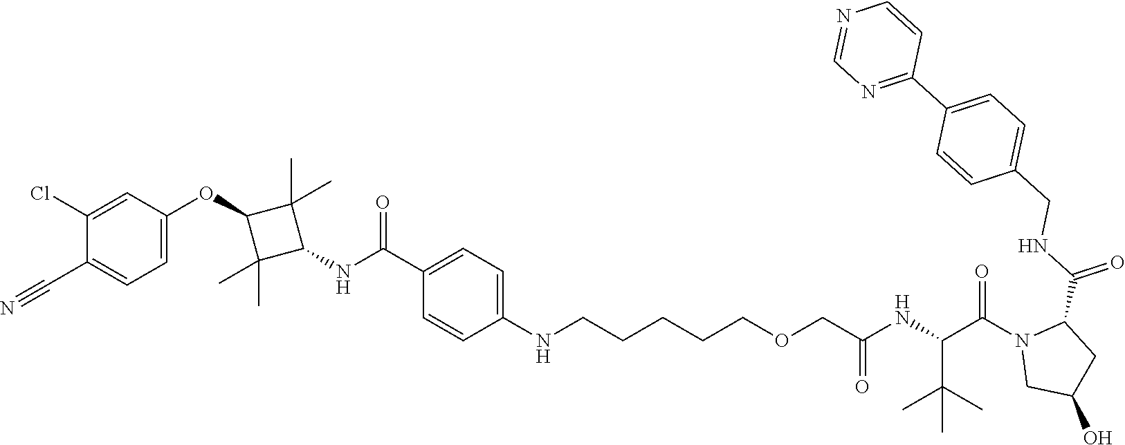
C1(C(=O)NC2C(C)(C)C(OC3=CC=C(C#N)C(Cl)=C3)C2(C)C)=CC=C(NCCCCCOCC(NC(C(N2CC(O)CC2C(NCC2=CC=C(C3=NC=NC=C3)C=C2)=O)=O)C(C)(C)C)=O)C=C1
